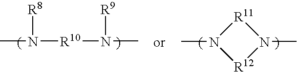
CN([R10]N(C)[R9])[R8].[R11]1N(C)[R12]N1C
